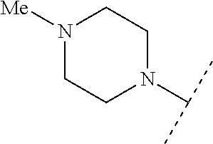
C1N([Me])CCN(C(C)C)C1
